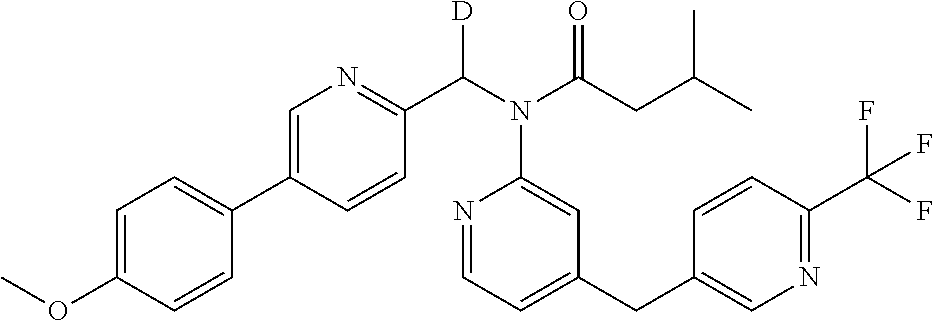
C1=C(C2=CC=C(OC)C=C2)C=CC(C(N(C(CC(C)C)=O)C2=CC(CC3=CN=C(C(F)(F)F)C=C3)=CC=N2)[D])=N1
